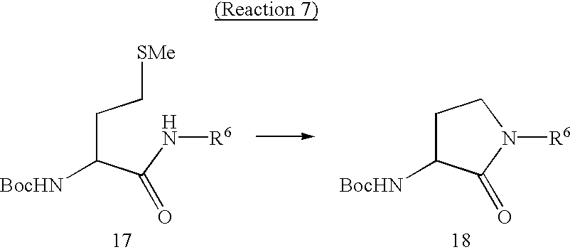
C(C(C(N[R6])=O)[BocHN])C[SMe].C1C([BocHN])C(=O)N([R6])C1
